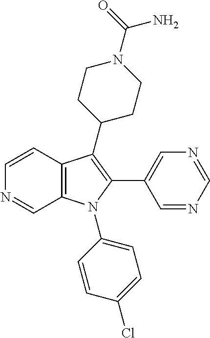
C1=CC2=C(C=N1)N(C1=CC=C(Cl)C=C1)C(C1=CN=CN=C1)=C2C1CCN(C(=O)N)CC1
